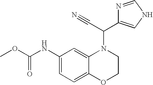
C1(NC(OC)=O)=CC=C2C(=C1)N(C(C1=CNC=N1)C#N)CCO2
